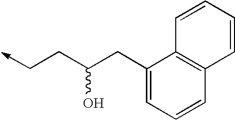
C1(CC(CC->C)O)=CC=CC2=C1C=CC=C2
